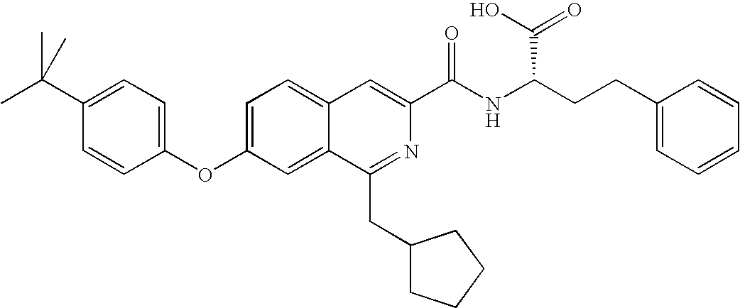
C1=C2C(=CC(OC3=CC=C(C(C)(C)C)C=C3)=C1)C(CC1CCCC1)=NC(C(NC(CCC1=CC=CC=C1)C(O)=O)=O)=C2
